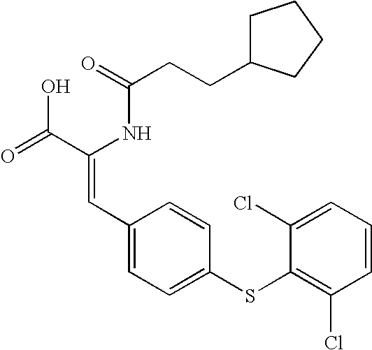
C(=O)(NC(C(=O)O)=CC1=CC=C(SC2=C(Cl)C=CC=C2Cl)C=C1)CCC1CCCC1
